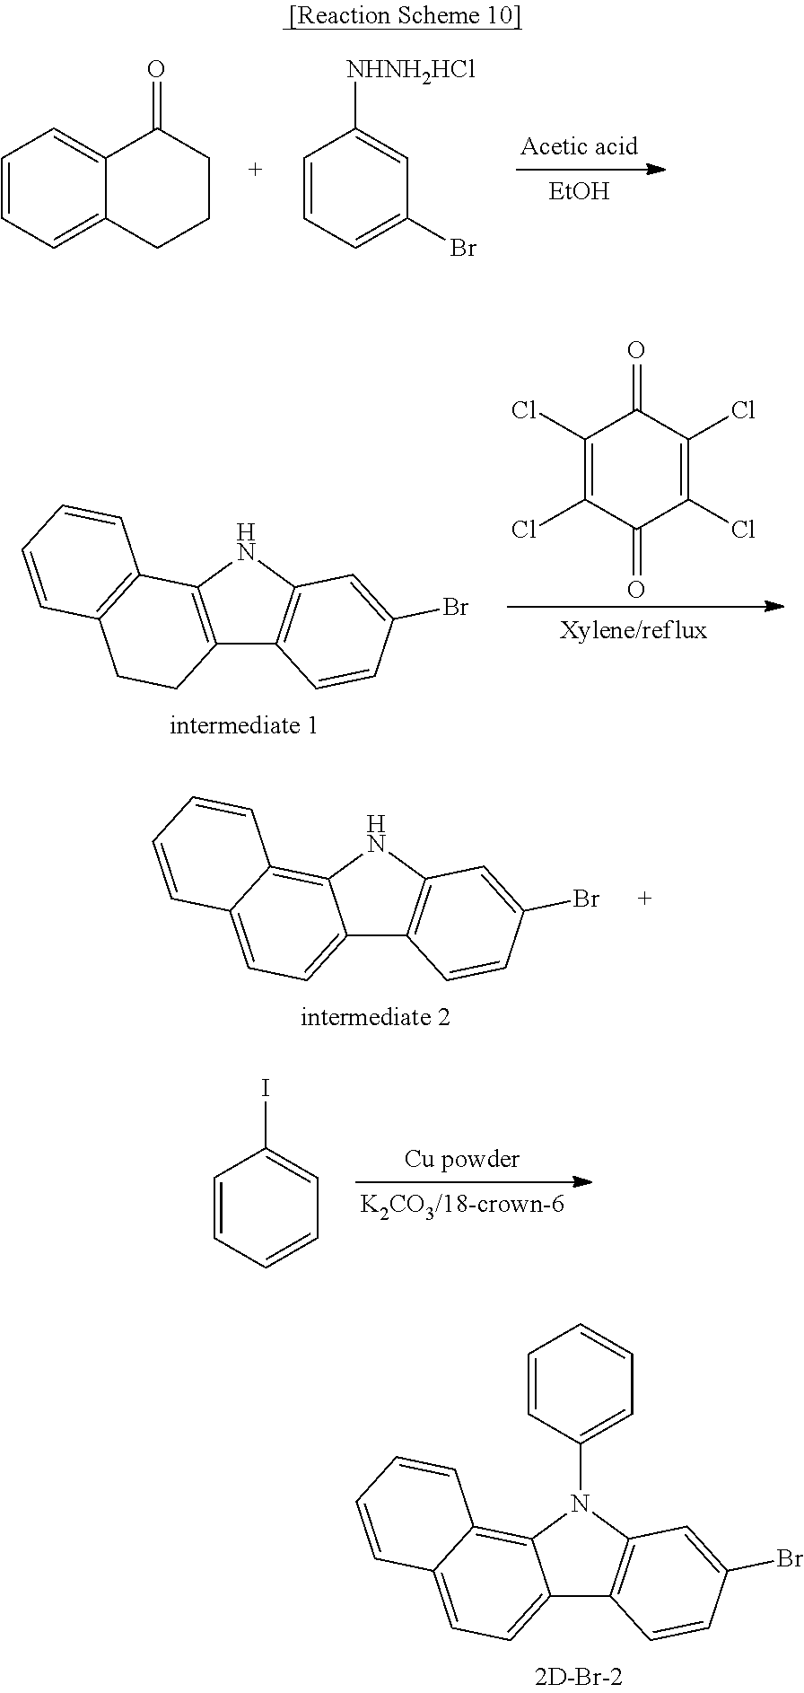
[EtOH].C1=CC=C2C(=C1)C(=O)CCC2.C1=CC=C(Br)C=C1[NHNH2HCl].C1(Cl)=C(Cl)C(=O)C(Cl)=C(Cl)C1=O.C12=C(NC3=C1C=CC(Br)=C3)C1=C(CC2)C=CC=C1.C12=CC=C3C(=C1NC1=C2C=CC(Br)=C1)C=CC=C3.C1=CC=CC=C1I.C12=CC=C3C(=C1N(C1=CC=CC=C1)C1=C2C=CC(Br)=C1)C=CC=C3
